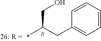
C1=CC=CC=C1CC(CO)C.[R]
